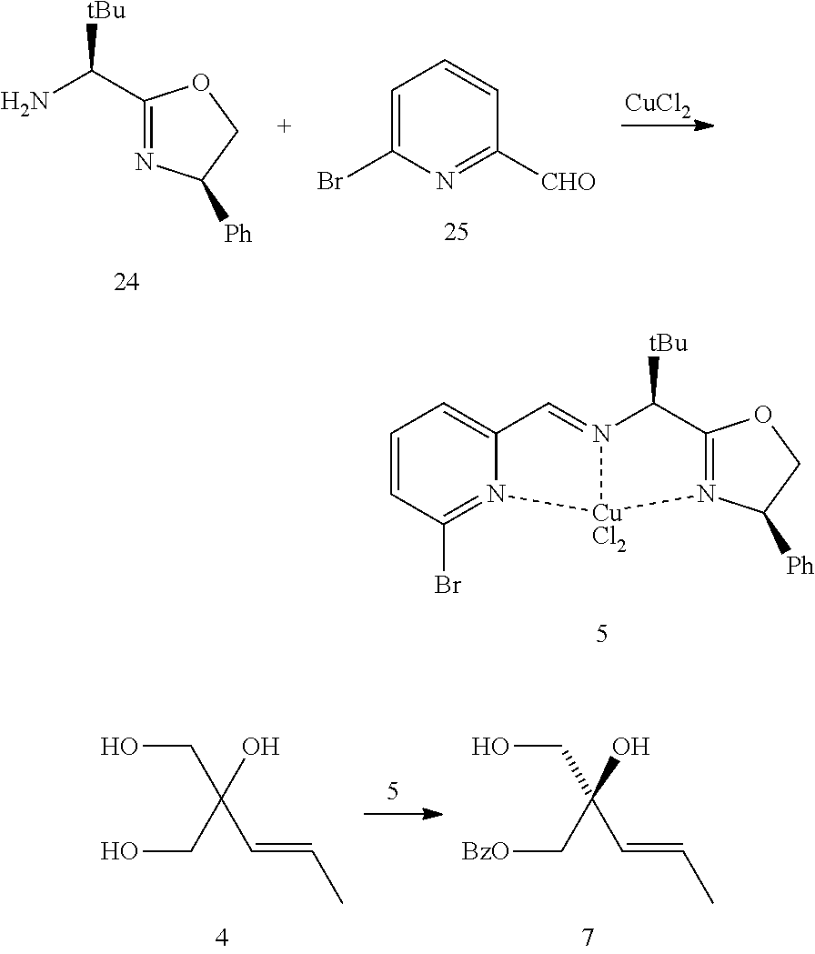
C1(C(N)[tBu])=NC([Ph])CO1.C1=C(Br)N=C([CHO])C=C1.[CuCl2].C1=CC(Br)=N2C(=C1)C=N1[CuCl2]2N2=C(C1[tBu])OCC2[Ph].OCC(CO)(O)C=CC.OCC(C[BzO])(O)C=CC
